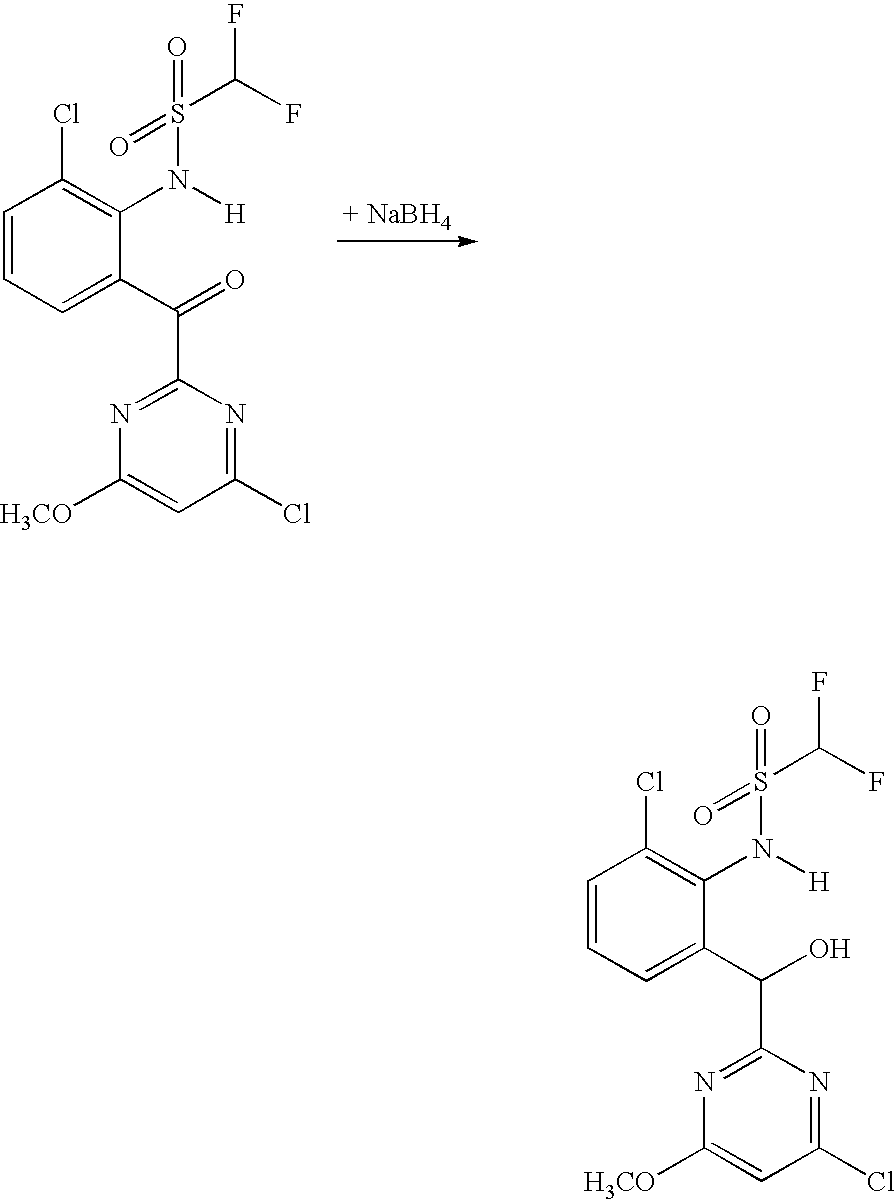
C1=CC=C(C(C2=NC([H3CO])=CC(Cl)=N2)O)C(N([H])S(=O)(=O)C(F)F)=C1Cl.C1=CC=C(C(C2=NC([H3CO])=CC(Cl)=N2)=O)C(N(S(=O)(=O)C(F)F)[H])=C1Cl
